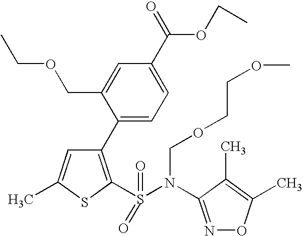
C1=C(C)SC(S(=O)(N(C2=NOC(C)=C2C)COCCOC)=O)=C1C1=CC=C(C(=O)OCC)C=C1COCC
